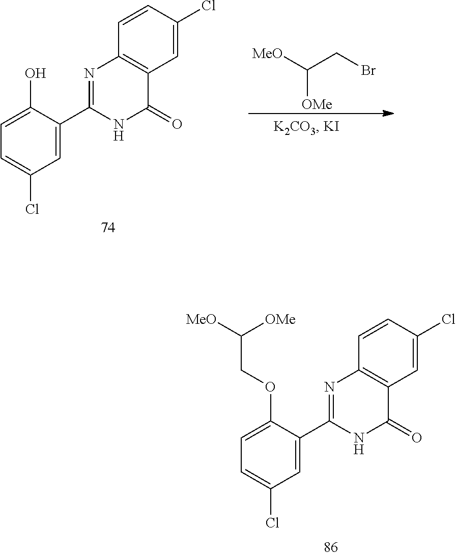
C1=C(O)C(C2=NC3=C(C(=O)N2)C=C(Cl)C=C3)=CC(Cl)=C1.[MeO]C(CBr)[OMe].C1=C(OCC([MeO])[OMe])C(C2=NC3=C(C(=O)N2)C=C(Cl)C=C3)=CC(Cl)=C1
